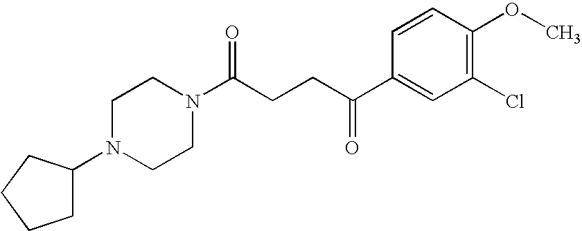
C1(N2CCN(C(CCC(C3=CC(Cl)=C(OC)C=C3)=O)=O)CC2)CCCC1
